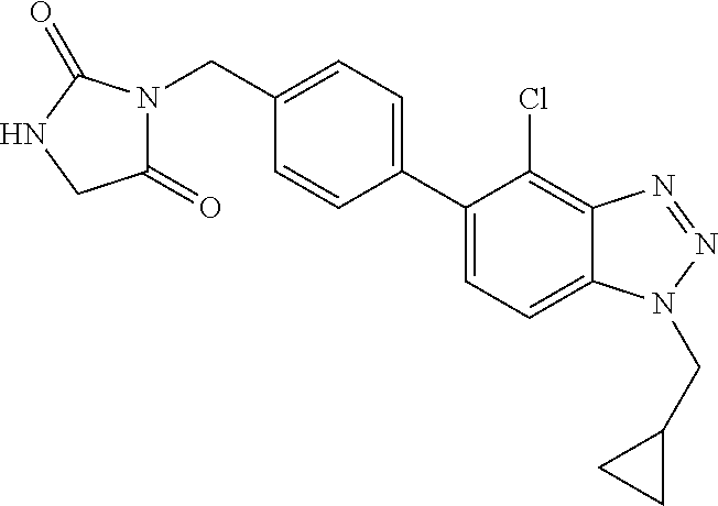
C1(CN2C(=O)CNC2=O)=CC=C(C2=CC=C3C(=C2Cl)N=NN3CC2CC2)C=C1
